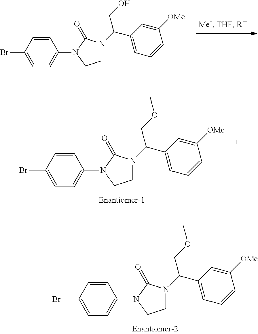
C1=CC(Br)=CC=C1N1CCN(C(C2=CC=CC([OMe])=C2)COC)C1=O.C1=CC(Br)=CC=C1N1CCN(C(C2=CC=CC([OMe])=C2)CO)C1=O.C1=CC(Br)=CC=C1N1CCN(C(C2=CC=CC([OMe])=C2)COC)C1=O
